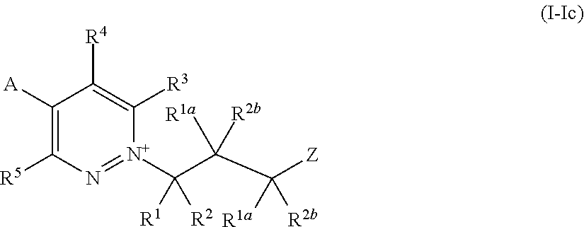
C1([A])=C([R5])N=[N+](C(C(C([Z])([R1a])[R2b])([R1a])[R2b])([R1])[R2])C([R3])=C1[R4]
